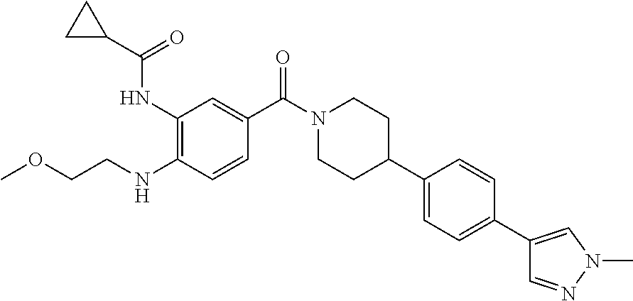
N(C1=C(NC(C2CC2)=O)C=C(C(N2CCC(C3=CC=C(C4=CN(C)N=C4)C=C3)CC2)=O)C=C1)CCOC
